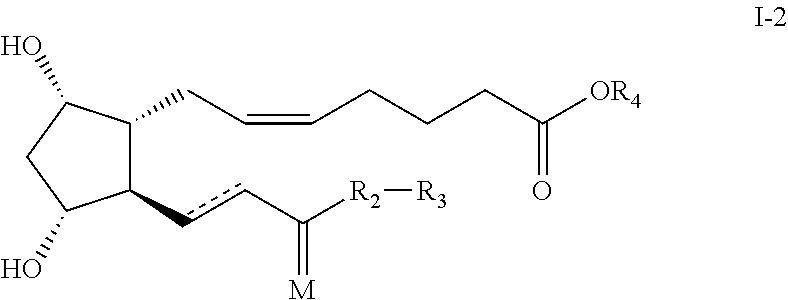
C(CCCC([OR4])=O)=CCC1C(ccC([R2][R3])=[M])C(O)CC1O
